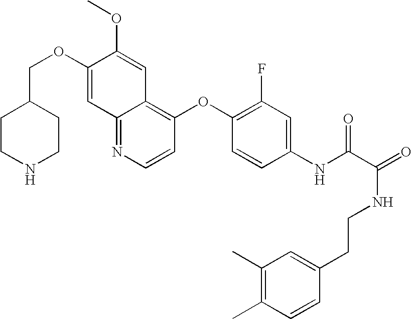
C(OC1=CC2=NC=CC(OC3=C(F)C=C(NC(C(=O)NCCC4=CC(C)=C(C)C=C4)=O)C=C3)=C2C=C1OC)C1CCNCC1
